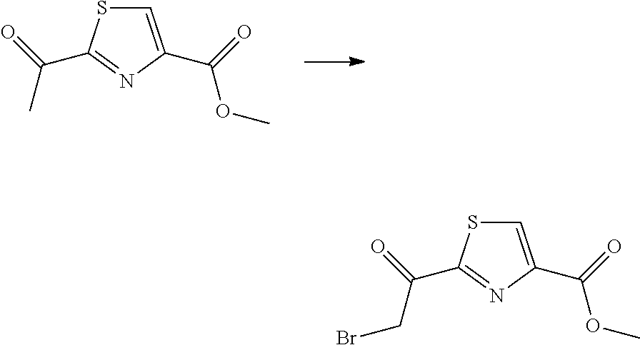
C1=C(C(=O)OC)N=C(C(=O)C)S1.C1=C(C(=O)OC)N=C(C(=O)CBr)S1
